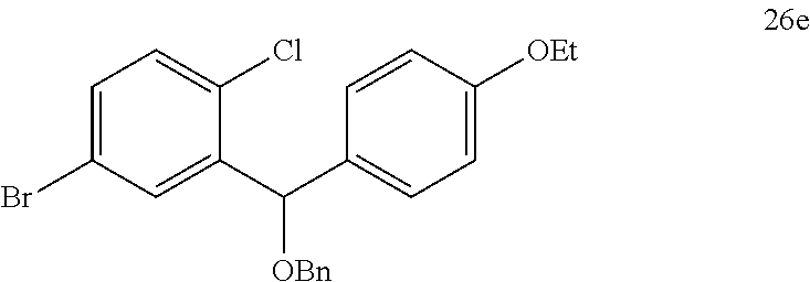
C1=C(Br)C=C(C(C2=CC=C([OEt])C=C2)[OBn])C(Cl)=C1
